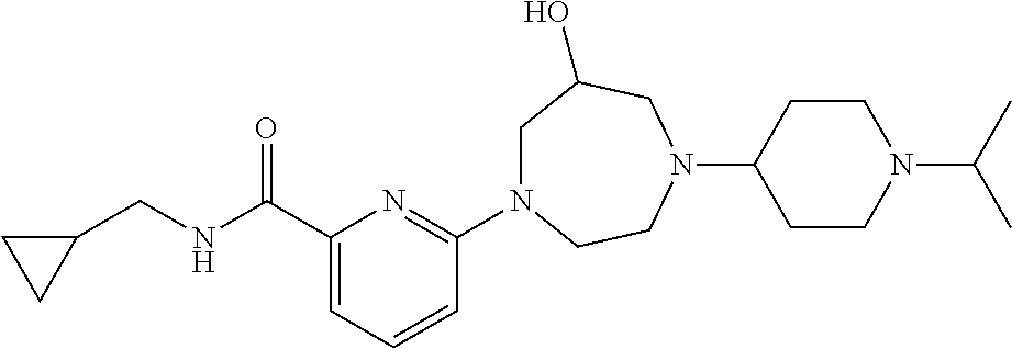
C(C1=CC=CC(N2CC(O)CN(C3CCN(C(C)C)CC3)CC2)=N1)(NCC1CC1)=O
